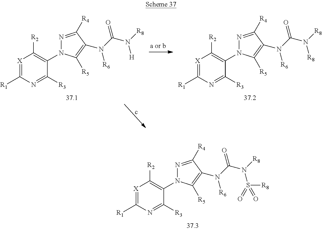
[X]1=C([R1])N=C([R3])C(N2N=C([R4])C(N(C(N([R8])[H])=O)[R6])=C2[R5])=C1[R2].[X]1=C([R1])N=C([R3])C(N2N=C([R4])C(N(C(N([R8])[R8])=O)[R6])=C2[R5])=C1[R2].[X]1=C([R1])N=C([R3])C(N2N=C([R4])C(N(C(N([R8])S([R8])(=O)=O)=O)[R6])=C2[R5])=C1[R2]
